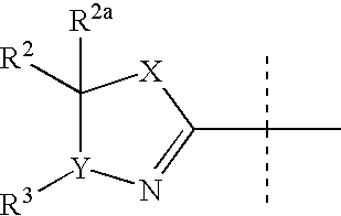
C1([R2])([R2a])[Y]([R3])N=C(C(C)(C)C)[X]1
